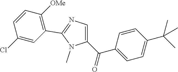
C1(C(C2=CC=C(C(C)(C)C)C=C2)=O)=CN=C(C2=C([OMe])C=CC(Cl)=C2)N1C
